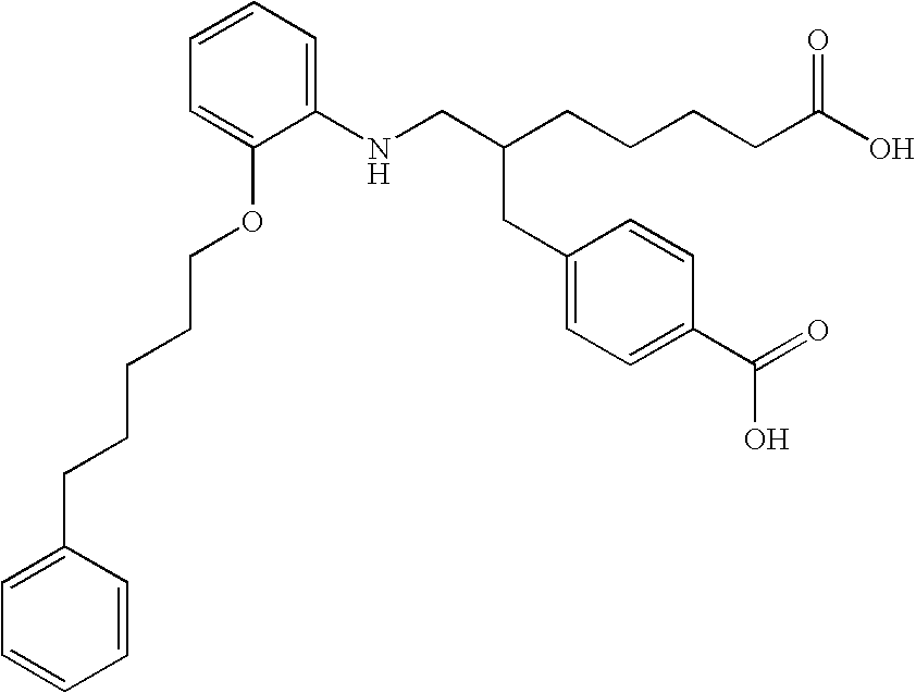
C1=CC=C(NCC(CCCCC(O)=O)CC2=CC=C(C(=O)O)C=C2)C(OCCCCCC2=CC=CC=C2)=C1
